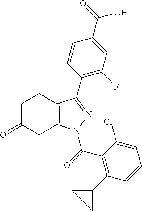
C12=C(N(C(C3=C(C4CC4)C=CC=C3Cl)=O)N=C1C1=C(F)C=C(C(O)=O)C=C1)CC(=O)CC2
